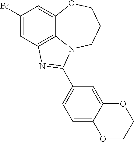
C1(Br)=CC2=C3C(=C1)OCCCN3C(C1=CC=C3C(=C1)OCCO3)=N2
